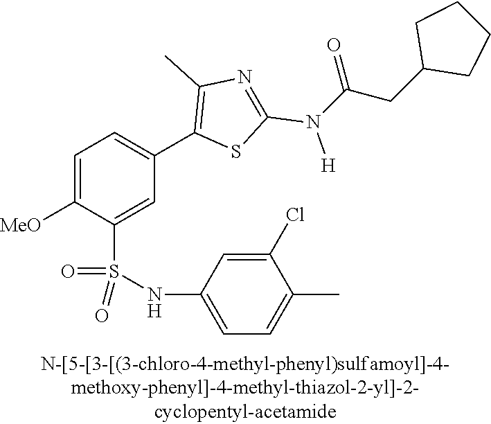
C1=C([MeO])C(S(NC2=CC=C(C)C(Cl)=C2)(=O)=O)=CC(C2=C(C)N=C(N([H])C(CC3CCCC3)=O)S2)=C1
